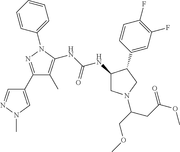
C1(N2C(NC(NC3CN(C(COC)CC(OC)=O)CC3C3=CC(F)=C(F)C=C3)=O)=C(C)C(C3=CN(C)N=C3)=N2)=CC=CC=C1
